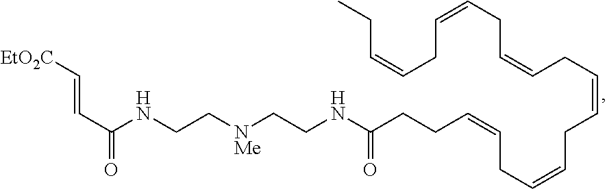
[EtO2C]C=CC(=O)NCC[NMe]CCNC(CCC=CCC=CCC=CCC=CCC=CCC=CCC)=O
